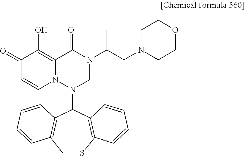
C1(=O)C=CN2C(=C1O)C(=O)N(C(CN1CCOCC1)C)CN2C1C2=C(CSC3=C1C=CC=C3)C=CC=C2
